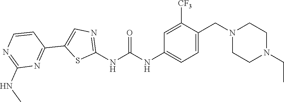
C1=C(CN2CCN(CC)CC2)C([CF3])=CC(NC(NC2=NC=C(C3=NC(NC)=NC=C3)S2)=O)=C1
